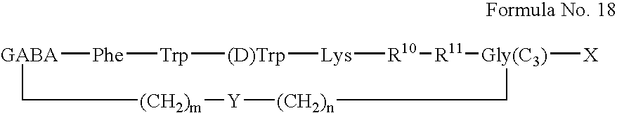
[GABA]1[Phe][Trp][(D)Trp][Lys][R10][R11][Gly(C3)]([X])C[(CH2)n][Y][(CH2)m]C1
